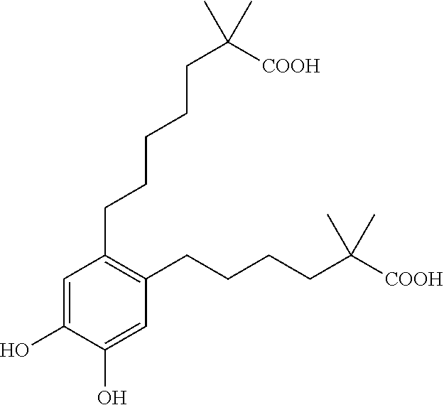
C1(O)=CC(CCCCCC(C)(C)[COOH])=C(CCCCC(C)(C)[COOH])C=C1O
